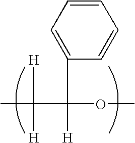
CC([H])([H])C(C1=CC=CC=C1)([H])OC
